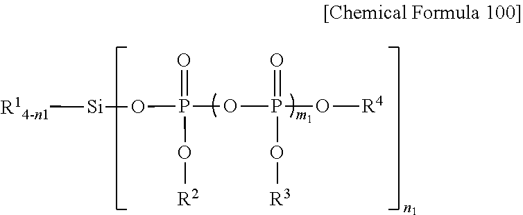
O=P(O[R2])(OP(O[R4])(=O)O[R3])O[Si][R14-n1]
